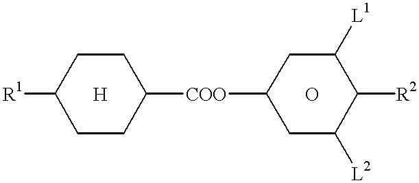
[R1]C1CCC([COO]C2CC([L2])C([R2])C([L1])C2)CC1.[H].O
